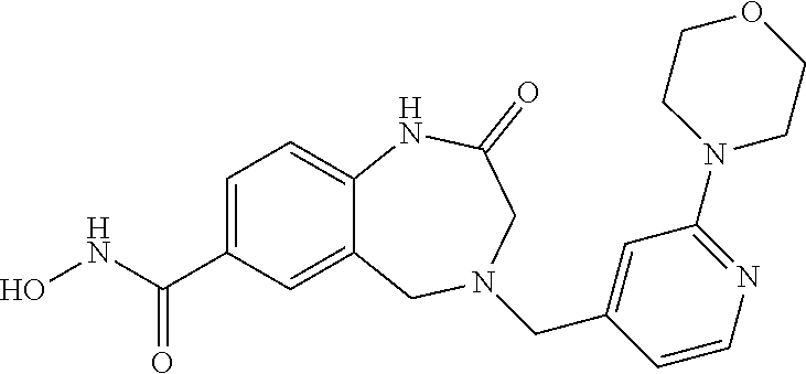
C1=C(C(NO)=O)C=C2C(=C1)NC(=O)CN(CC1=CC(N3CCOCC3)=NC=C1)C2
